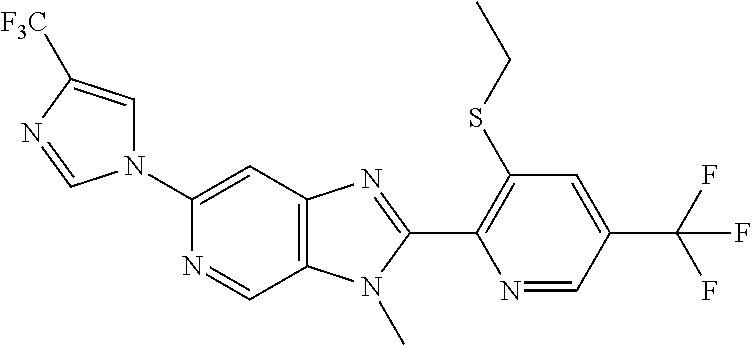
N1(C2=CC3=C(C=N2)N(C)C(C2=C(SCC)C=C(C(F)(F)F)C=N2)=N3)C=C([F3C])N=C1
